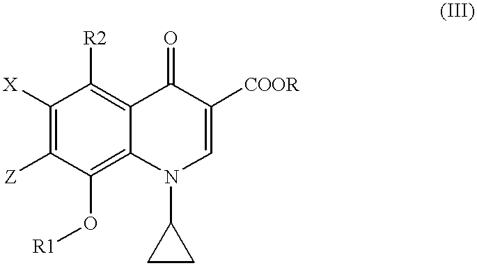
C1([X])=C([Z])C(O[R1])=C2C(=C1[R2])C(=O)C([COOR])=CN2C1CC1
